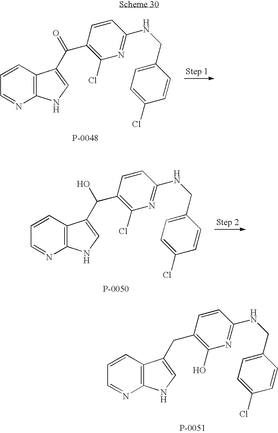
C1=CC2=C(N=C1)NC=C2CC1=C(O)N=C(NCC2=CC=C(Cl)C=C2)C=C1.C1=CC2=C(N=C1)NC=C2C(=O)C1=C(Cl)N=C(NCC2=CC=C(Cl)C=C2)C=C1.C1=CC2=C(N=C1)NC=C2C(O)C1=C(Cl)N=C(NCC2=CC=C(Cl)C=C2)C=C1
